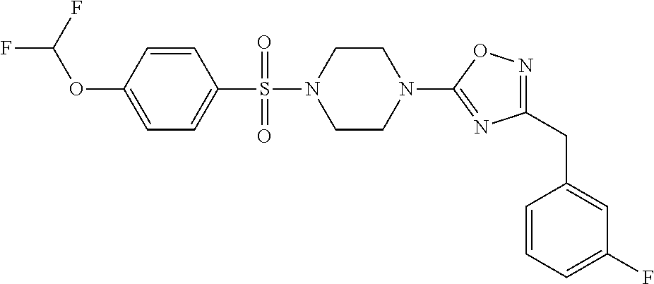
N1=C(CC2=CC(F)=CC=C2)N=C(N2CCN(S(=O)(C3=CC=C(OC(F)F)C=C3)=O)CC2)O1
